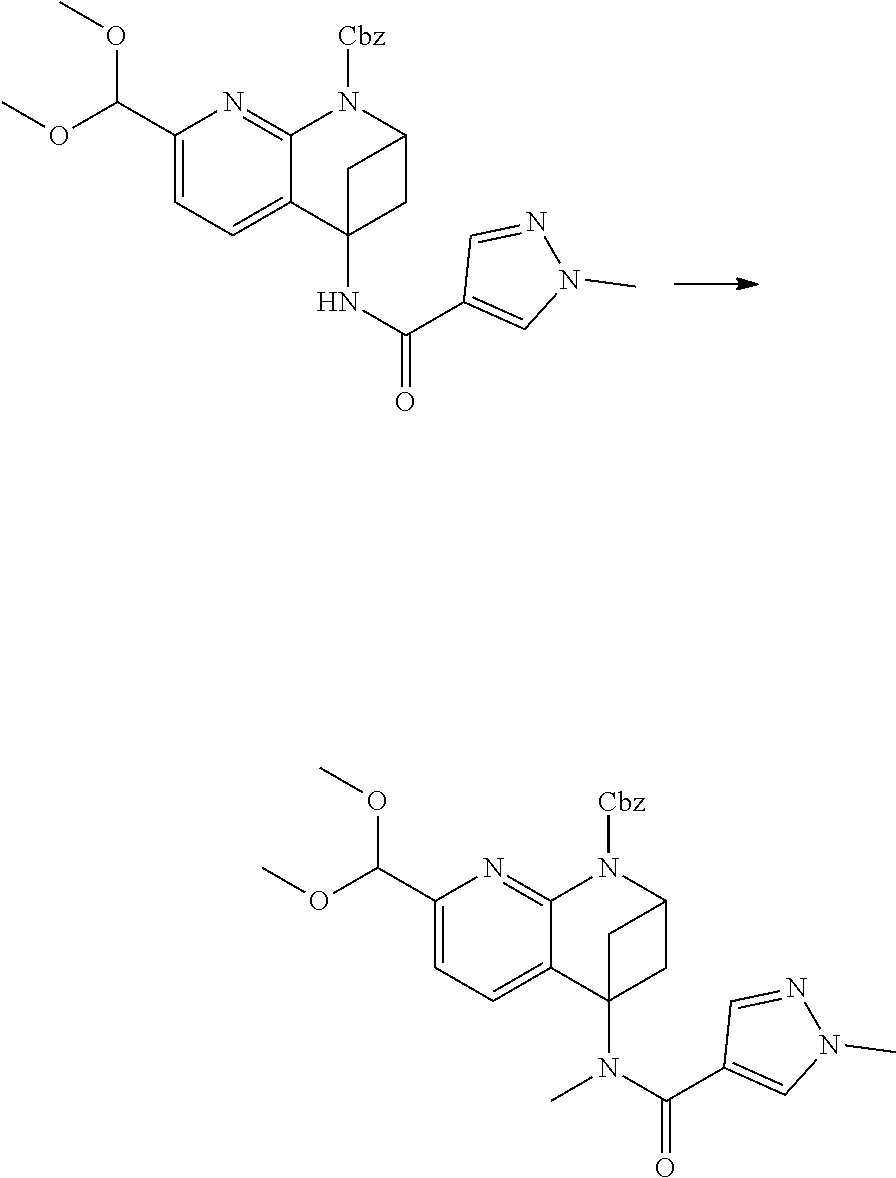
C1(C(OC)OC)=CC=C2C(=N1)N([Cbz])C1CC2(NC(=O)C2=CN(C)N=C2)C1.C1(C(OC)OC)=CC=C2C(=N1)N([Cbz])C1CC2(N(C(=O)C2=CN(C)N=C2)C)C1
